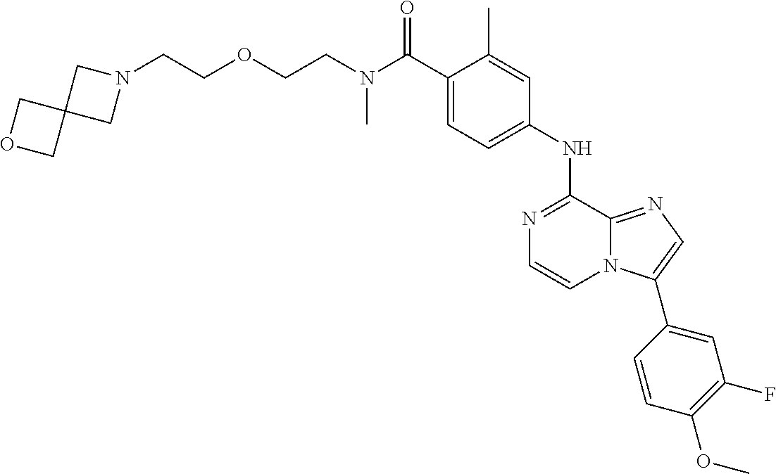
C(C1=CC=C(NC2=NC=CN3C2=NC=C3C2=CC(F)=C(OC)C=C2)C=C1C)(=O)N(CCOCCN1CC2(C1)COC2)C
